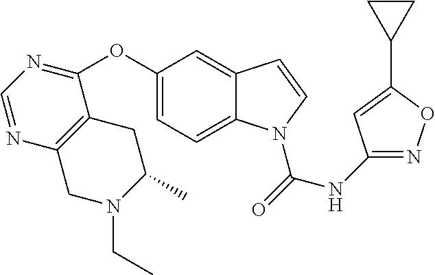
C1(OC2=NC=NC3=C2CC(C)N(CC)C3)=CC=C2C(=C1)C=CN2C(=O)NC1=NOC(C2CC2)=C1
